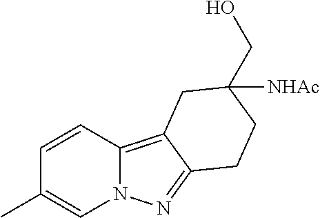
C1=CC2=C3C(=NN2C=C1C)CCC(CO)([NHAc])C3
